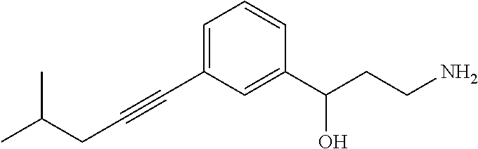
CC(CC#CC1=CC=CC(C(CCN)O)=C1)C
